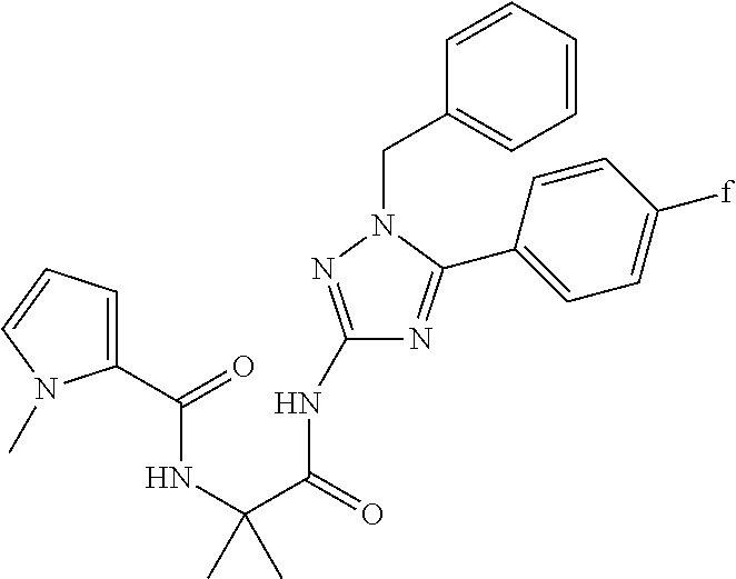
C1(NC(=O)C(C)(NC(=O)C2=CC=CN2C)C)=NN(CC2=CC=CC=C2)C(C2=CC=C([f])C=C2)=N1
